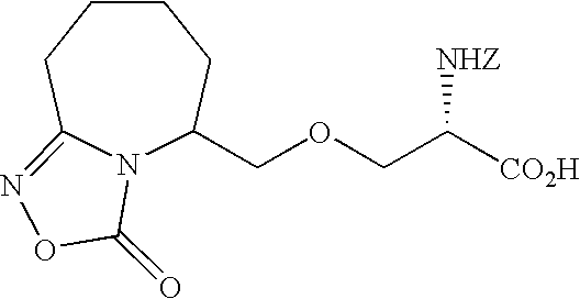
C1CCC2=NOC(=O)N2C(COCC([CO2H])[NHZ])C1
